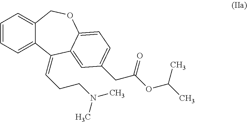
C1=CC=C2C(=C1)COC1=CC=C(CC(OC(C)C)=O)C=C1C2=CCCN(C)C
